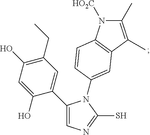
C1(C2=CN=C(S)N2C2=CC3=C(N([HO2C])C(C)=C3C)C=C2)=CC(CC)=C(O)C=C1O
